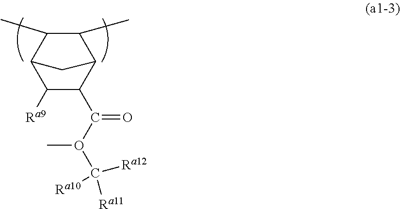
C1([Ra9])C2C(C)C(C)C(C2)C1C(=O)O(C)C([Ra11])([Ra12])[Ra10]
